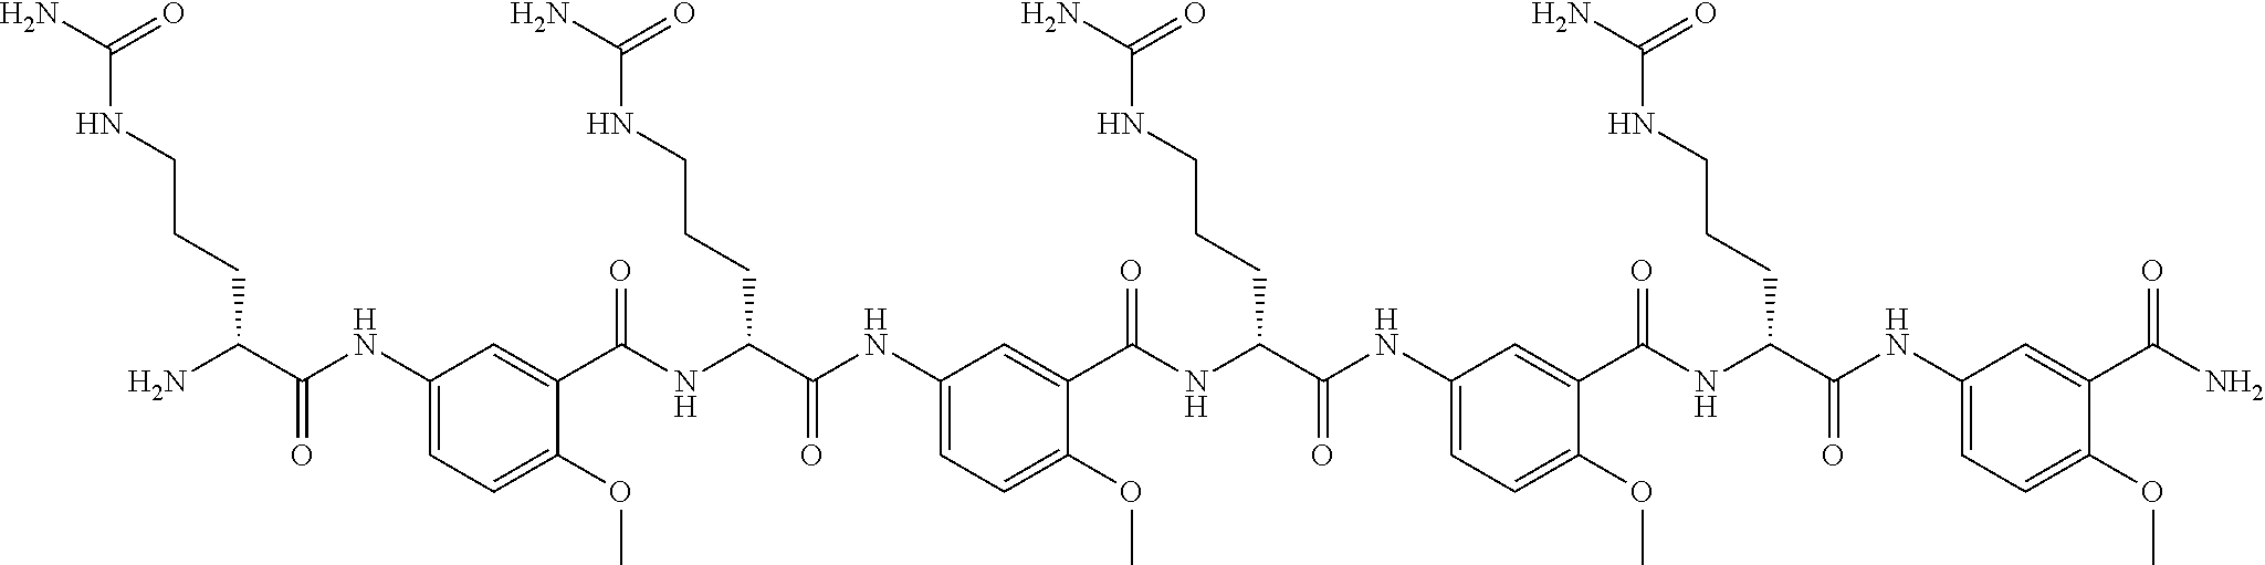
C1(NC(C(N)CCCNC(N)=O)=O)=CC=C(OC)C(C(NC(C(NC2=CC=C(OC)C(C(NC(C(NC3=CC=C(OC)C(C(NC(C(NC4=CC=C(OC)C(C(N)=O)=C4)=O)CCCNC(N)=O)=O)=C3)=O)CCCNC(N)=O)=O)=C2)=O)CCCNC(N)=O)=O)=C1
